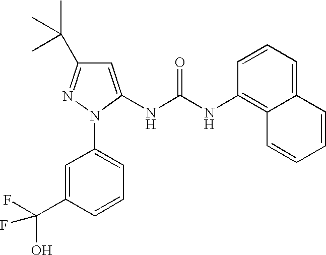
N(C1=C2C(=CC=C1)C=CC=C2)C(NC1=CC(C(C)(C)C)=NN1C1=CC=CC(C(O)(F)F)=C1)=O
